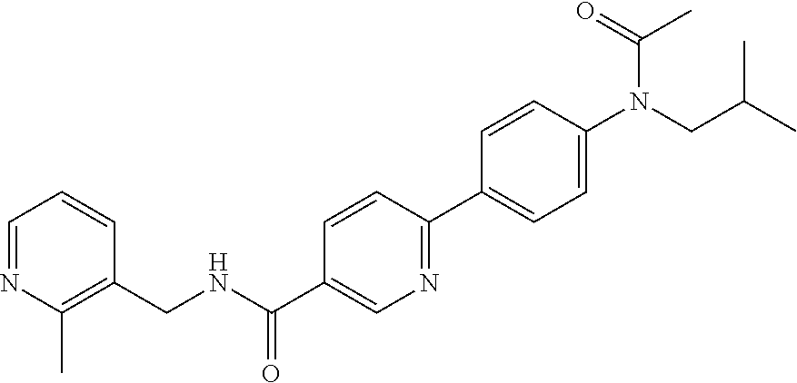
C1=NC(C)=C(CNC(C2=CN=C(C3=CC=C(N(CC(C)C)C(=O)C)C=C3)C=C2)=O)C=C1
